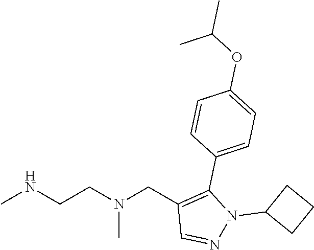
CNCCN(CC1=C(C2=CC=C(OC(C)C)C=C2)N(C2CCC2)N=C1)C
